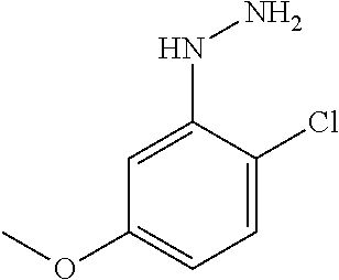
C1=C(NN)C(Cl)=CC=C1OC
